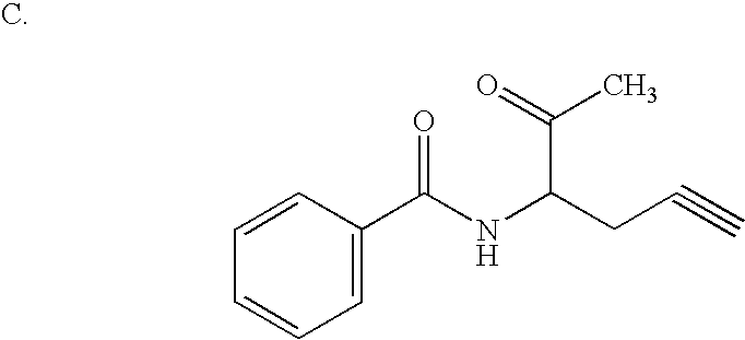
C1=CC(C(NC(CC#C)C(C)=O)=O)=CC=C1
